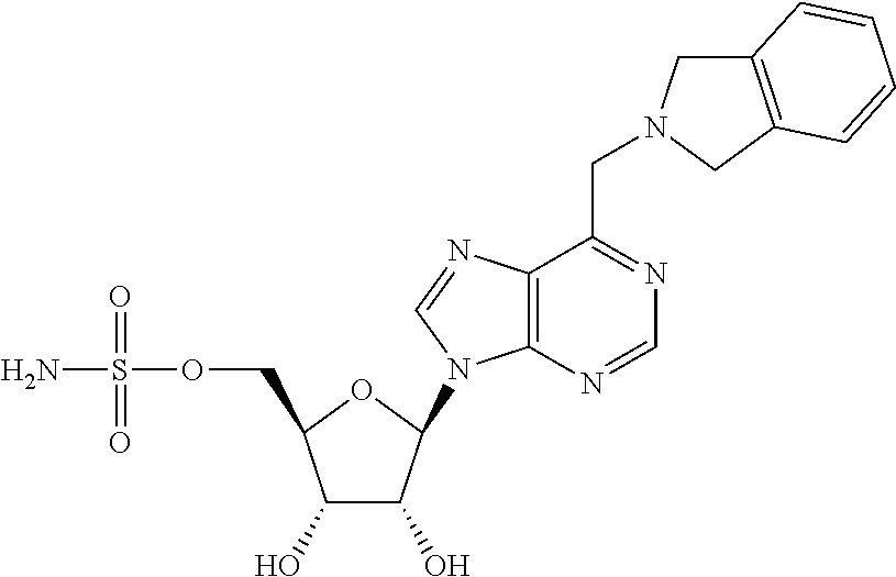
C1(O)C(O)C(N2C3=C(C(CN4CC5=C(C4)C=CC=C5)=NC=N3)N=C2)OC1COS(N)(=O)=O
